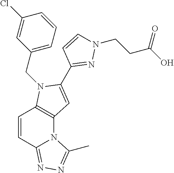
C12=C(N(CC3=CC=CC(Cl)=C3)C(C3=NN(CCC(O)=O)C=C3)=C1)C=CC1=NN=C(C)N21
